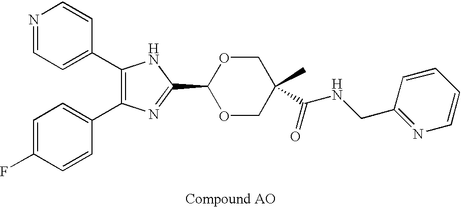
C1(C2=CC=NC=C2)=C(C2=CC=C(F)C=C2)N=C(C2OCC(C)(C(NCC3=NC=CC=C3)=O)CO2)N1
